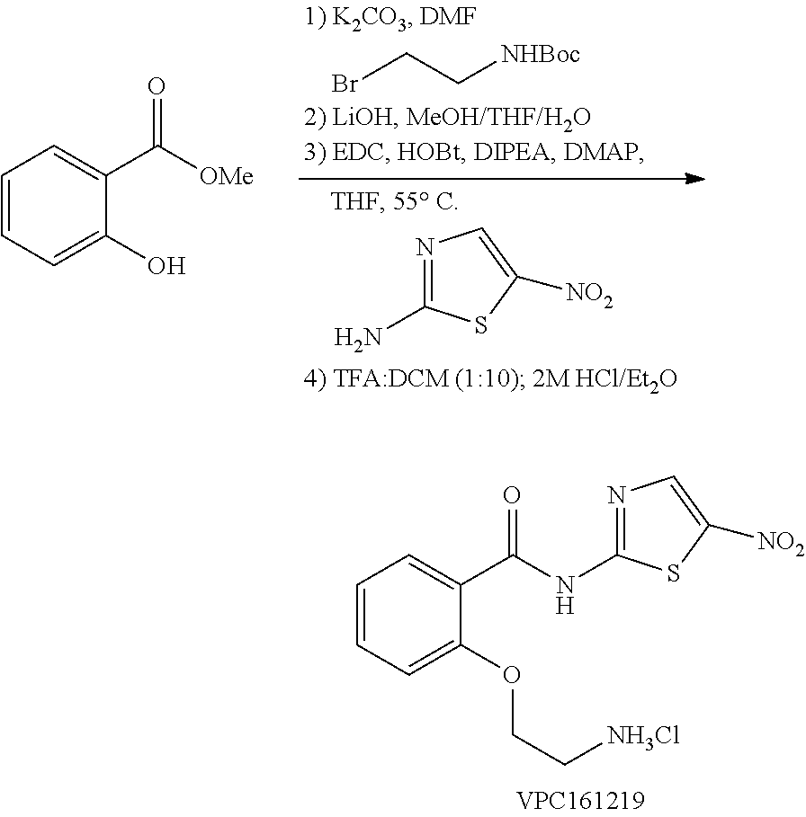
BrCC[NHBoc].C1=CC=C(O)C(C([OMe])=O)=C1.NC1=NC=C([NO2])S1.C1=CC=C(OCC[NH3Cl])C(C(NC2=NC=C([NO2])S2)=O)=C1
